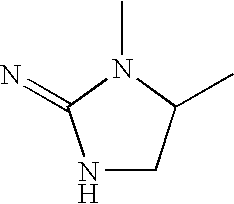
N1CC(C)N(C)C1=N
